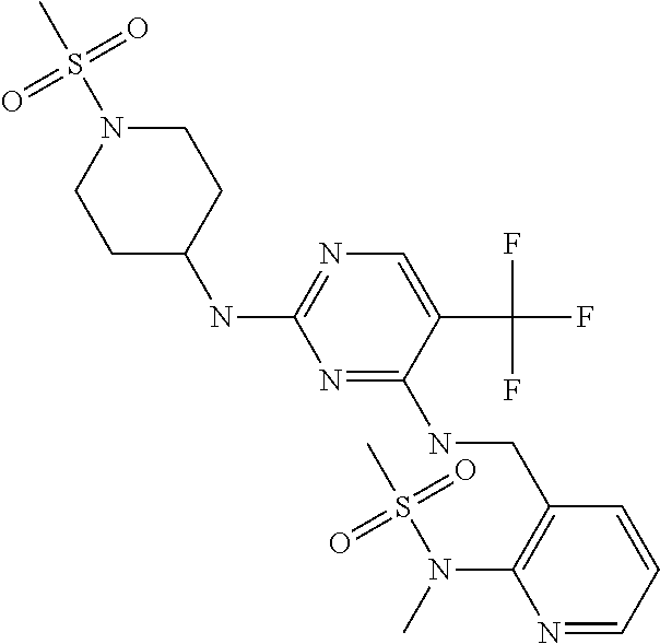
C1C(NC2=NC=C(C(F)(F)F)C(NCC3=C(N(C)S(C)(=O)=O)N=CC=C3)=N2)CCN(S(C)(=O)=O)C1
